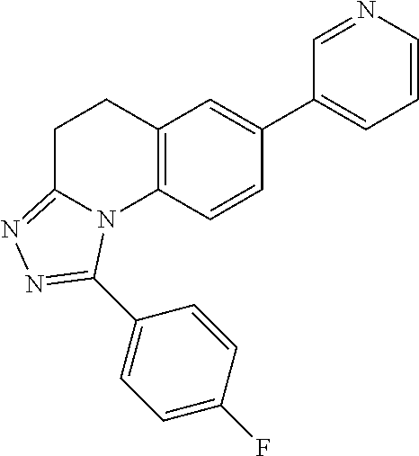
C1=CN=CC(C2=CC3=C(C=C2)N2C(=NN=C2C2=CC=C(F)C=C2)CC3)=C1
